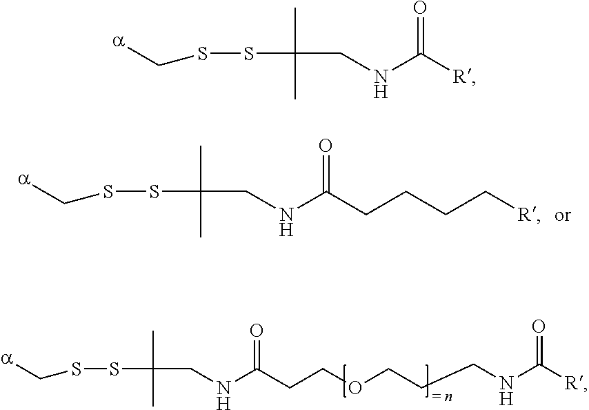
S(SC(CNC(CCCC[R])=O)(C)C)C[a].S(SC(CNC(CCOCCCNC([R])=O)=O)(C)C)C[a].S(SC(CNC([R])=O)(C)C)C[a]
